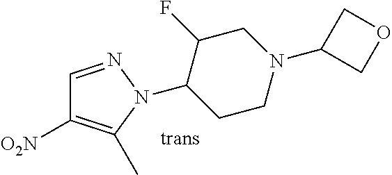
C1=NN(C2CCN(C3COC3)CC2F)C(C)=C1[O2N]
